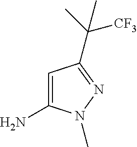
C1=C(N)N(C)N=C1C(C)([CF3])C
